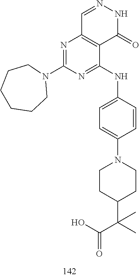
C1=NNC(=O)C2=C1N=C(N1CCCCCC1)N=C2NC1=CC=C(N2CCC(C(C(=O)O)(C)C)CC2)C=C1
